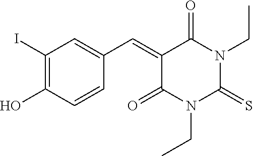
C1(I)=C(O)C=CC(C=C2C(=O)N(CC)C(=S)N(CC)C2=O)=C1
